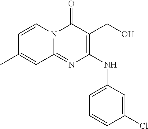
C1=CN2C(=NC(NC3=CC=CC(Cl)=C3)=C(CO)C2=O)C=C1C
